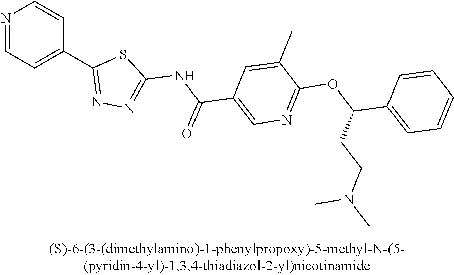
N1=CC=C(C2=NN=C(NC(C3=CN=C(OC(C4=CC=CC=C4)CCN(C)C)C(C)=C3)=O)S2)C=C1
